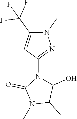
C1(N2C(O)C(C)N(C)C2=O)=NN(C)C(C(F)(F)F)=C1
